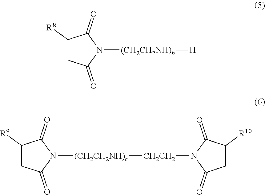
C1([R9])CC(=O)N([(CH2CH2NH)c][CH2CH2]N2C(=O)CC([R10])C2=O)C1=O.C1([R8])CC(=O)N([(CH2CH2NH)b][H])C1=O
